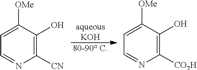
[aqueousKOH].[80-90 C].C1([CN])=C(O)C([OMe])=CC=N1.C1([CO2H])=C(O)C([OMe])=CC=N1
